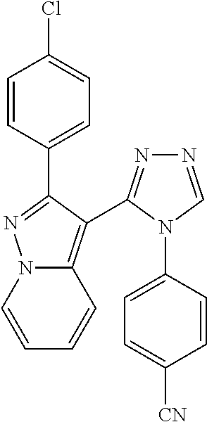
N12C(=C(C3=NN=CN3C3=CC=C([CN])C=C3)C(C3=CC=C(Cl)C=C3)=N1)C=CC=C2
